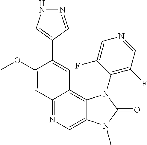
C12=NC=C3C(=C1C=C(C1=CNN=C1)C(OC)=C2)N(C1=C(F)C=NC=C1F)C(=O)N3C
